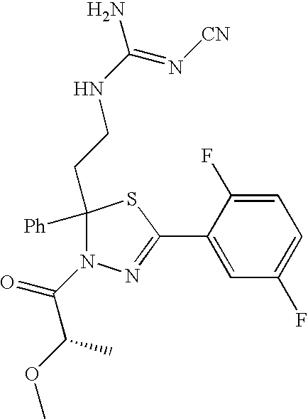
C1=C(F)C(C2=NN(C(C(OC)C)=O)C([Ph])(CCNC(N)=N[CN])S2)=CC(F)=C1
